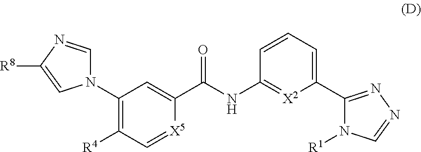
C1=CC=C(C2=NN=CN2[R1])[X2]=C1NC(=O)C1=CC(N2C=NC([R8])=C2)=C([R4])C=[X5]1
